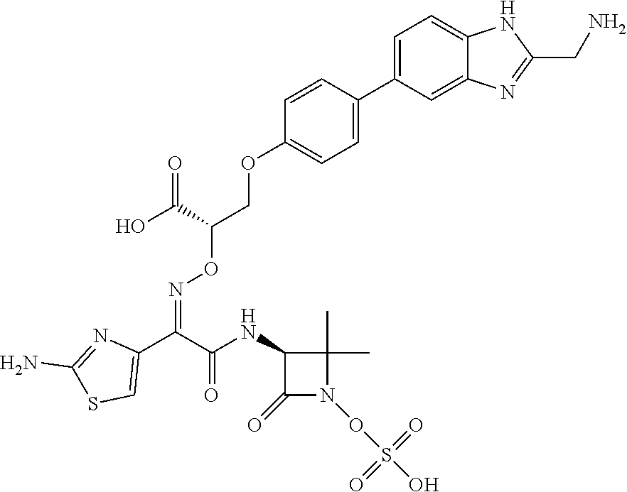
C1=CC(OCC(ON=C(C2=CSC(N)=N2)C(NC2C(C)(C)N(OS(O)(=O)=O)C2=O)=O)C(O)=O)=CC=C1C1=CC=C2C(=C1)N=C(CN)N2
